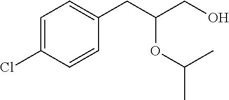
C1=C(Cl)C=CC(CC(CO)OC(C)C)=C1
